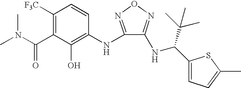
C1([F3C])=C(C(N(C)C)=O)C(O)=C(NC2=NON=C2NC(C2=CC=C(C)S2)C(C)(C)C)C=C1
